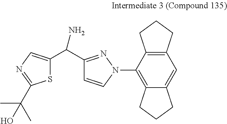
C1(N2N=C(C(N)C3=CN=C(C(C)(C)O)S3)C=C2)=C2C(=CC3=C1CCC3)CCC2
